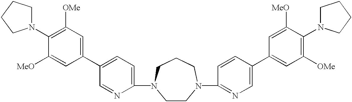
C1(N2CCN(C3=NC=C(C4=CC([OMe])=C(N5CCCC5)C([MeO])=C4)C=C3)CCC2)=CC=C(C2=CC([OMe])=C(N3CCCC3)C([MeO])=C2)C=N1
